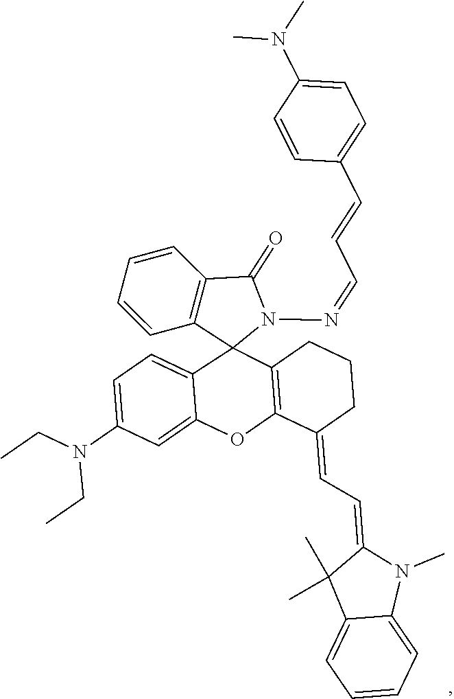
C1=C(N(CC)CC)C=C2C(=C1)C1(C3=C(O2)C(=CC=C2C(C)(C)C4=CC=CC=C4N2C)CCC3)N(N=CC=CC2=CC=C(N(C)C)C=C2)C(=O)C2=C1C=CC=C2
